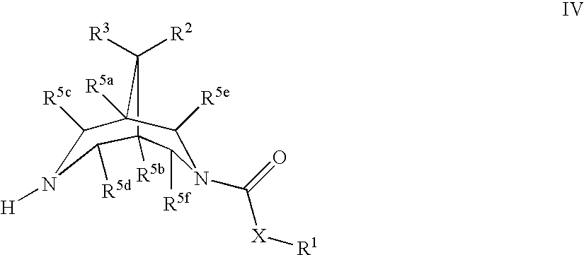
[H]N1C([R5c])C2([R5a])C([R5e])N(C([X][R1])=O)C([R5f])C([R5b])(C1[R5d])C2([R3])[R2]
